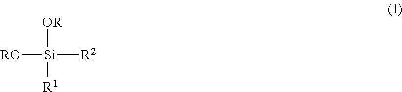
[RO][Si]([OR])([R1])[R2]
